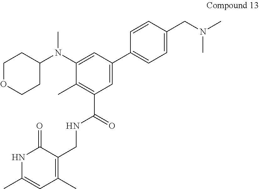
C1(C)=C(C(=O)NCC2=C(C)C=C(C)NC2=O)C=C(C2=CC=C(CN(C)C)C=C2)C=C1N(C1CCOCC1)C
